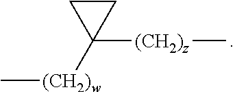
C1C([(CH2)w]C)([(CH2)z]C)C1
